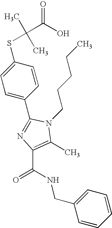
C1(C2=NC(C(NCC3=CC=CC=C3)=O)=C(C)N2CCCCC)=CC=C(SC(C)(C)C(O)=O)C=C1
